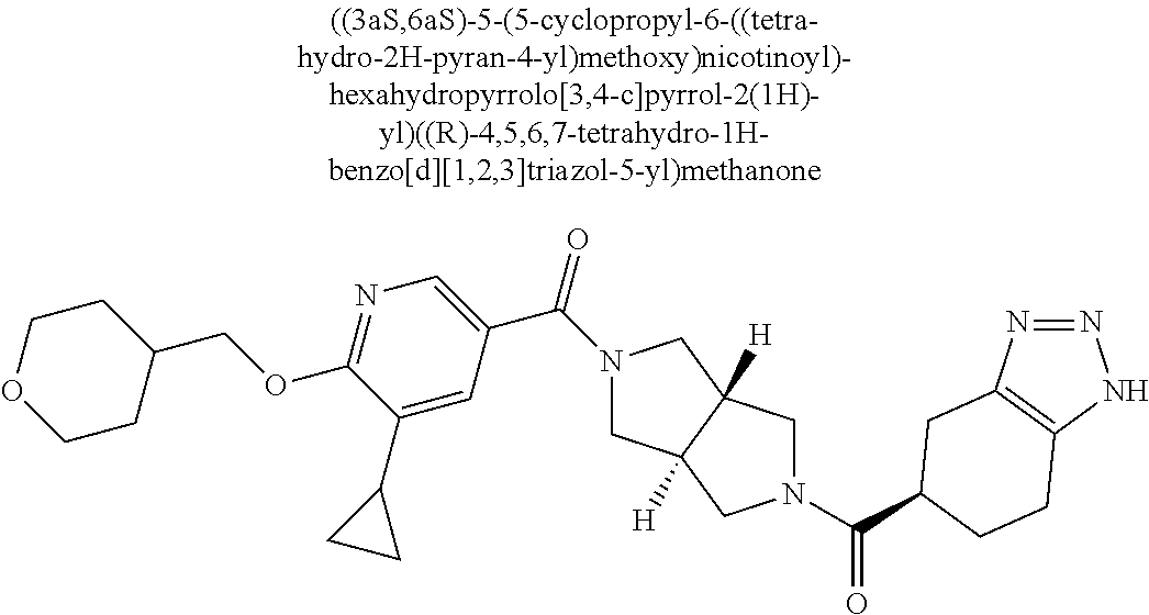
N1(C(=O)C2=CN=C(OCC3CCOCC3)C(C3CC3)=C2)CC2([H])C([H])(C1)CN(C(=O)C1CC3=C(NN=N3)CC1)C2
